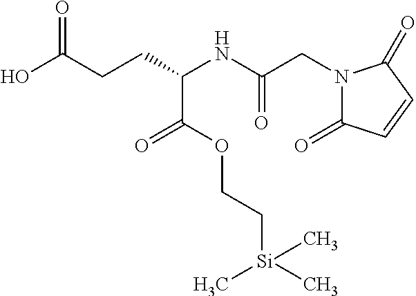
OC(CCC(NC(CN1C(=O)C=CC1=O)=O)C(OCC[Si](C)(C)C)=O)=O
